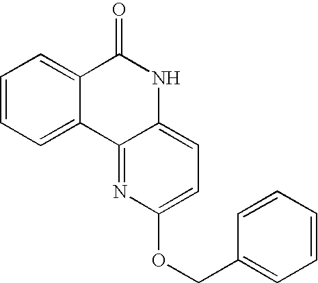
C1=CC=C2C(=C1)C(=O)NC1=CC=C(OCC3=CC=CC=C3)N=C21
